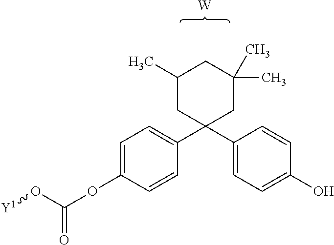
[Y1]OC(OC1=CC=C(C2(C3=CC=C(O)C=C3)CC(C)(C)CC(C)C2)C=C1)=O.[W]
